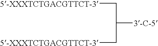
C([3-C-5])(C[5-XXXTCTGACGTTCT-3])C[5-XXXTCTGACGTTCT-3]
